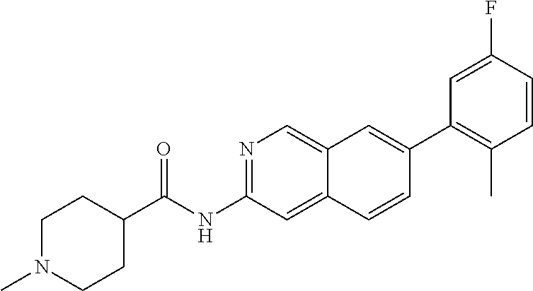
N1=C(NC(=O)C2CCN(C)CC2)C=C2C(=C1)C=C(C1=C(C)C=CC(F)=C1)C=C2
